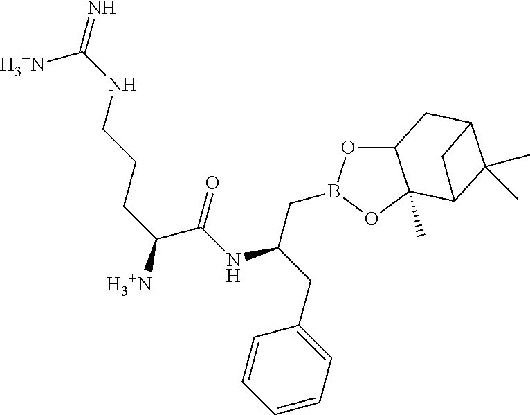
C12OB(CC(CC3=CC=CC=C3)NC(C(CCCNC(=N)[H3+N])[H3+N])=O)OC1(C)C1C(C)(C)C(C2)C1
